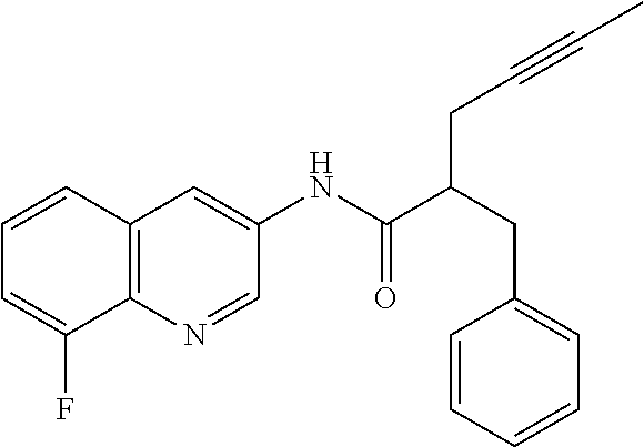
C12=C(C=CC=C1F)C=C(NC(=O)C(CC1=CC=CC=C1)CC#CC)C=N2
